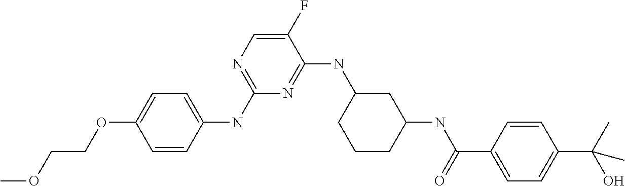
C1=CC(NC2=NC=C(F)C(NC3CCCC(NC(C4=CC=C(C(C)(O)C)C=C4)=O)C3)=N2)=CC=C1OCCOC
